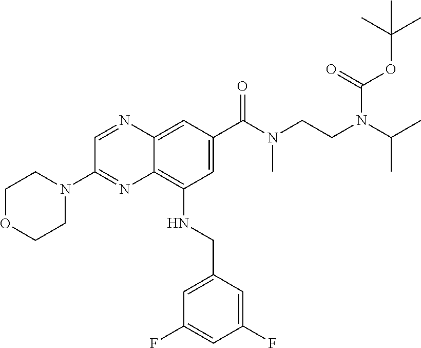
C1OCCN(C2=NC3=C(NCC4=CC(F)=CC(F)=C4)C=C(C(N(CCN(C(C)C)C(OC(C)(C)C)=O)C)=O)C=C3N=C2)C1
